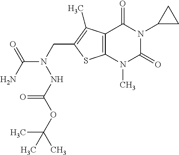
C12=C(N(C)C(=O)N(C3CC3)C1=O)SC(CN(C(N)=O)NC(OC(C)(C)C)=O)=C2C
